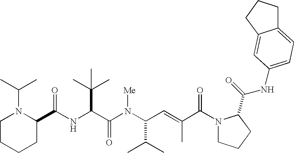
N(C(C(N(C(C(C)C)C=C(C)C(N1CCCC1C(=O)NC1=CC=C2CCCC2=C1)=O)[Me])=O)C(C)(C)C)C(C1N(C(C)C)CCCC1)=O
